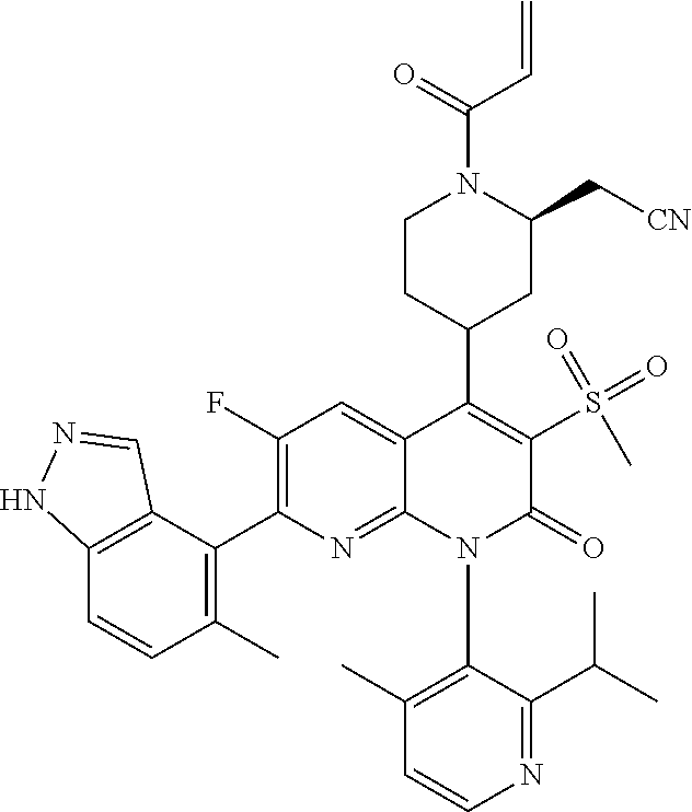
C12=C(C(C3=C(F)C=C4C(=N3)N(C3=C(C)C=CN=C3C(C)C)C(=O)C(S(C)(=O)=O)=C4C3CC(C[CN])N(C(=O)C=C)CC3)=C(C)C=C1)C=NN2
